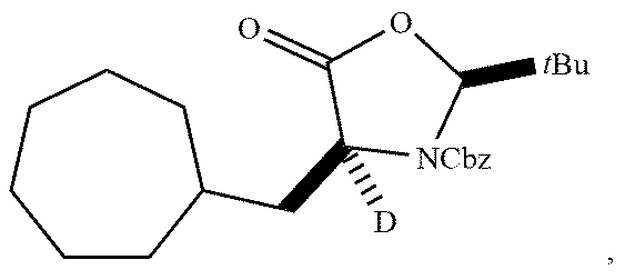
C1CC(CC2([D])[NCbz]C([tBu])OC2=O)CCCC1
